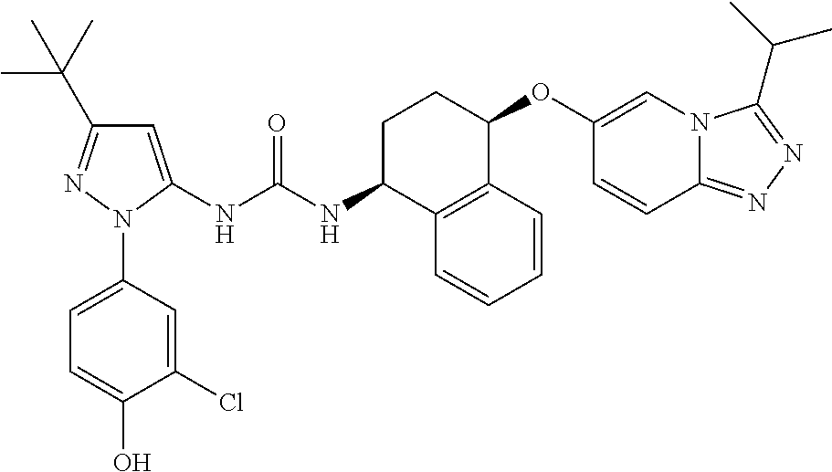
C1=C(NC(NC2C3=C(C(OC4=CN5C(=NN=C5C(C)C)C=C4)CC2)C=CC=C3)=O)N(C2=CC=C(O)C(Cl)=C2)N=C1C(C)(C)C
